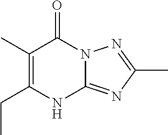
C1(CC)=C(C)C(=O)N2C(=NC(C)=N2)N1
